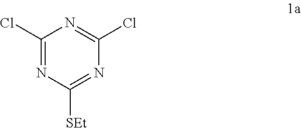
C1(Cl)=NC([SEt])=NC(Cl)=N1
